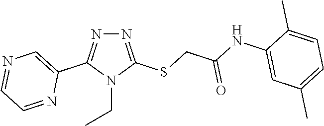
N1=C(SCC(NC2=CC(C)=CC=C2C)=O)N(CC)C(C2=CN=CC=N2)=N1
